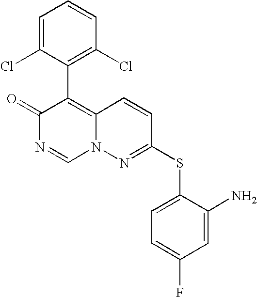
O=C1N=CN2C(=C1C1=C(Cl)C=CC=C1Cl)C=CC(SC1=CC=C(F)C=C1N)=N2
